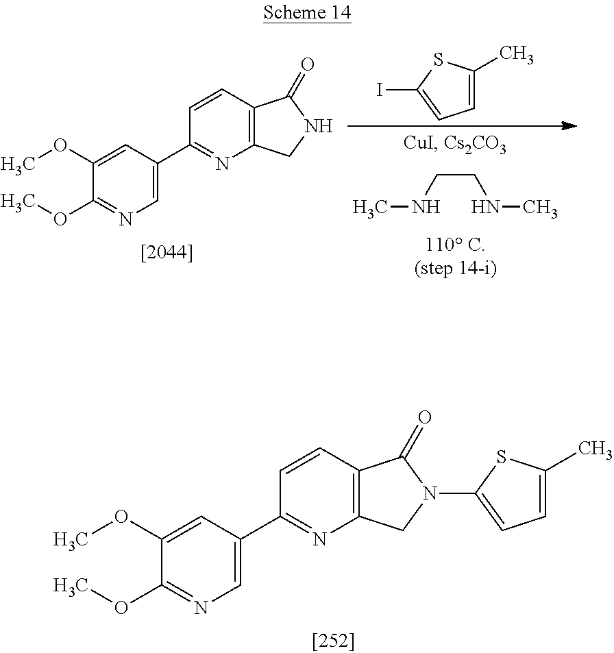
C1(OC)=CC(C2=NC3=C(C=C2)C(=O)N(C2=CC=C(C)S2)C3)=CN=C1OC.CNCCNC.C1=C(C)SC(I)=C1.C1(OC)=CC(C2=NC3=C(C=C2)C(=O)NC3)=CN=C1OC
